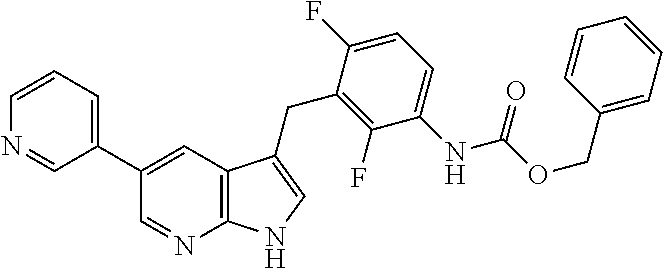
C1(C2=CC=CN=C2)=CC2=C(N=C1)NC=C2CC1=C(F)C(NC(OCC2=CC=CC=C2)=O)=CC=C1F
